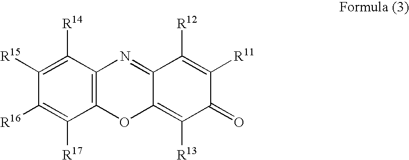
C12=C(C([R14])=C([R15])C([R16])=C1[R17])N=C1C(=C([R13])C(=O)C([R11])=C1[R12])O2
